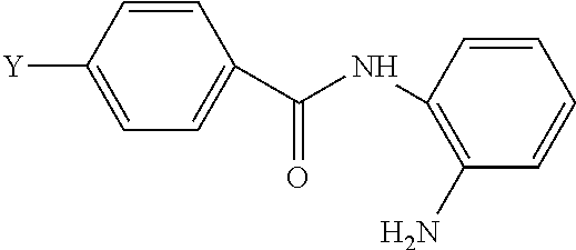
C1=CC([Y])=CC=C1C(NC1=C(N)C=CC=C1)=O
